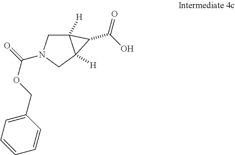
C12([H])CN(C(OCC3=CC=CC=C3)=O)CC1([H])C2C(O)=O
